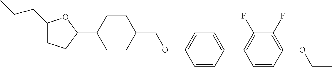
C1(CCC)CCC(C2CCC(COC3=CC=C(C4=C(F)C(F)=C(OCC)C=C4)C=C3)CC2)O1
